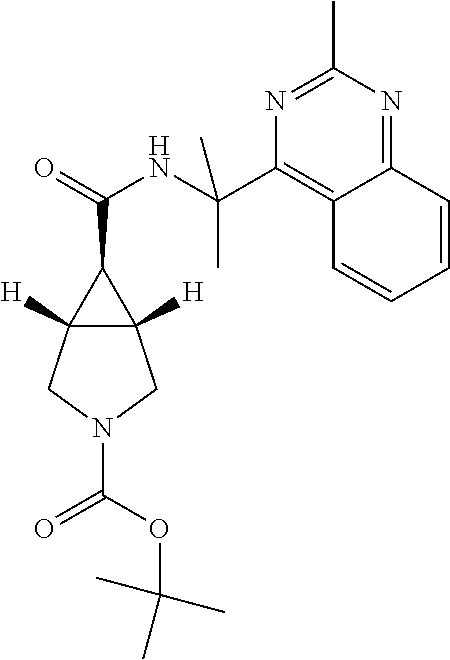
C12=NC(C)=NC(C(C)(NC(C3C4([H])C3([H])CN(C(=O)OC(C)(C)C)C4)=O)C)=C1C=CC=C2
